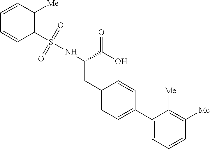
C(C1=CC=C(C2=CC=CC([Me])=C2[Me])C=C1)C(NS(C1=C([Me])C=CC=C1)(=O)=O)C(O)=O
